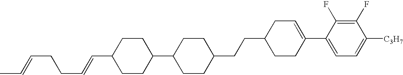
C1(F)=C(F)C(C2=CCC(CCC3CCC(C4CCC(C=CCCC=CC)CC4)CC3)CC2)=CC=C1[C3H7]
